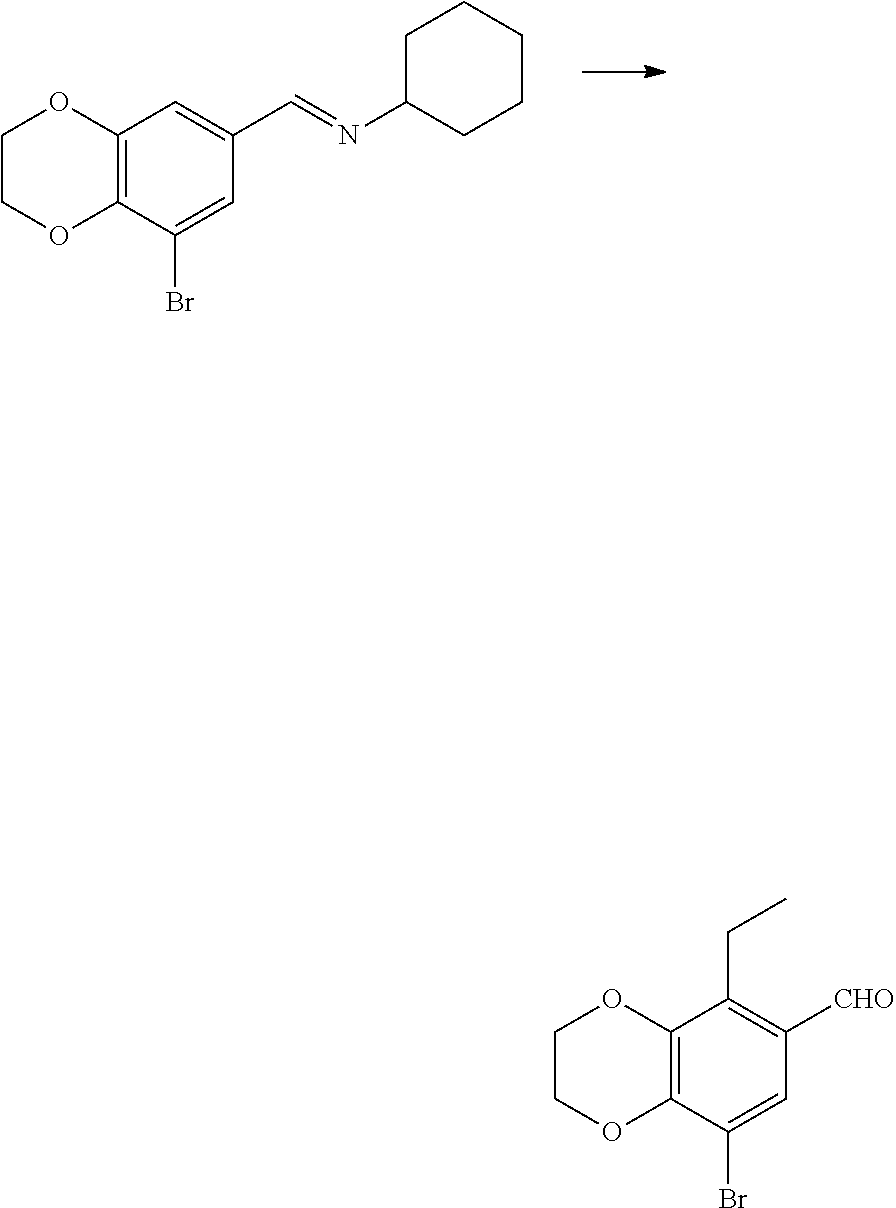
C12=C(C(Br)=CC(C=NC3CCCCC3)=C1)OCCO2.C12=C(C(Br)=CC([CHO])=C1CC)OCCO2
